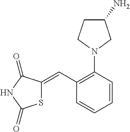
S1C(=CC2=C(N3CC(N)CC3)C=CC=C2)C(=O)NC1=O
